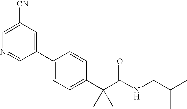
C1(C2=CC=C(C(C(NCC(C)C)=O)(C)C)C=C2)=CC([CN])=CN=C1
